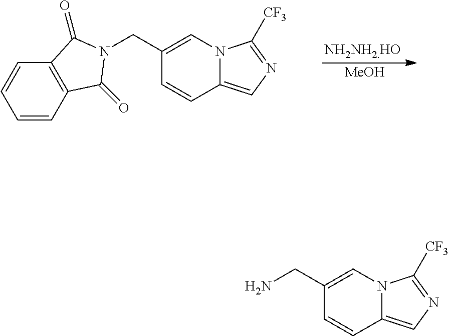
C1(CN2C(=O)C3=C(C=CC=C3)C2=O)=CN2C(=CN=C2[CF3])C=C1.[NH2NH2.HO].[MeOH].C1(CN)=CN2C(=CN=C2[CF3])C=C1
